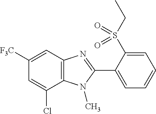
C12=C(C=C([F3C])C=C1Cl)N=C(C1=CC=CC=C1S(CC)(=O)=O)N2C
